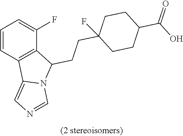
C1=CC2=C(C(F)=C1)C(CCC1(F)CCC(C(O)=O)CC1)N1C2=CN=C1
